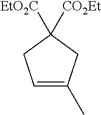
C1=C(C)CC([EtO2C])([CO2Et])C1
